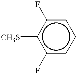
[CH3S]c1c(F)cccc1F
